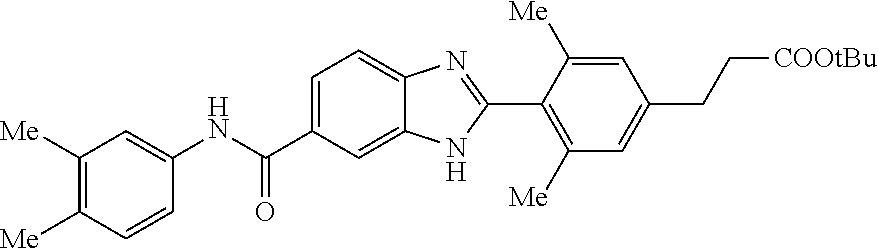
C1=C(C(NC2=CC([Me])=C([Me])C=C2)=O)C=C2C(=C1)N=C(C1=C([Me])C=C(CC[COOtBu])C=C1[Me])N2
